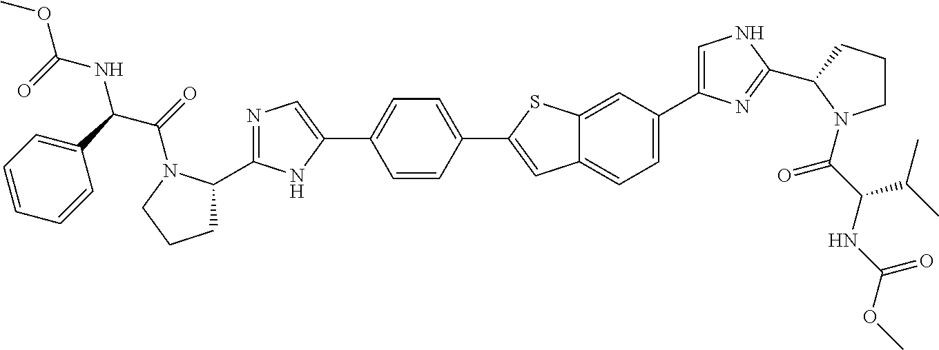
N1=C(C2CCCN2C(C(C2=CC=CC=C2)NC(OC)=O)=O)NC(C2=CC=C(C3=CC4=CC=C(C5=CNC(C6CCCN6C(C(NC(OC)=O)C(C)C)=O)=N5)C=C4S3)C=C2)=C1
